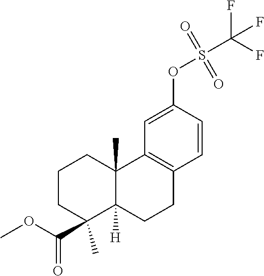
C1CC(C(=O)OC)(C)C2([H])C(C)(C1)C1=C(CC2)C=CC(OS(C(F)(F)F)(=O)=O)=C1
